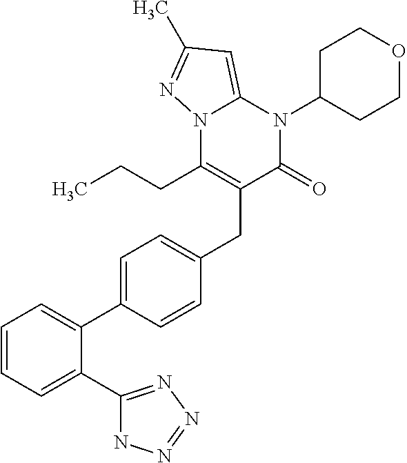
C(C1=C(CCC)N2C(=CC(C)=N2)N(C2CCOCC2)C1=O)C1=CC=C(C2=CC=CC=C2C2=NN=NN2)C=C1
